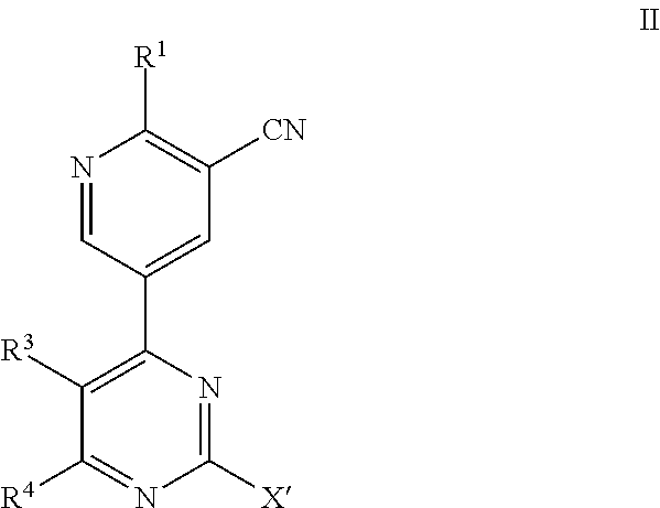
N1=CC(C2=C([R3])C([R4])=NC([X])=N2)=CC([CN])=C1[R1]
